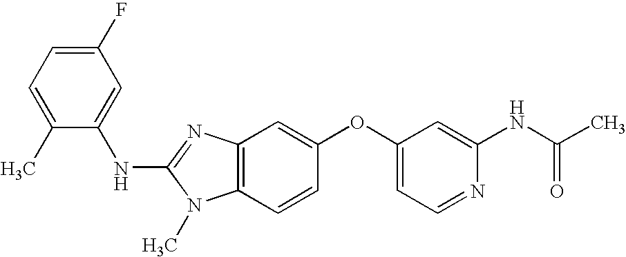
C1(F)=CC=C(C)C(NC2=NC3=C(N2C)C=CC(OC2=CC=NC(NC(C)=O)=C2)=C3)=C1
